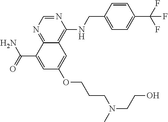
C(C1=CC(OCCCN(CCO)C)=CC2=C(NCC3=CC=C(C(F)(F)F)C=C3)N=CN=C12)(N)=O
